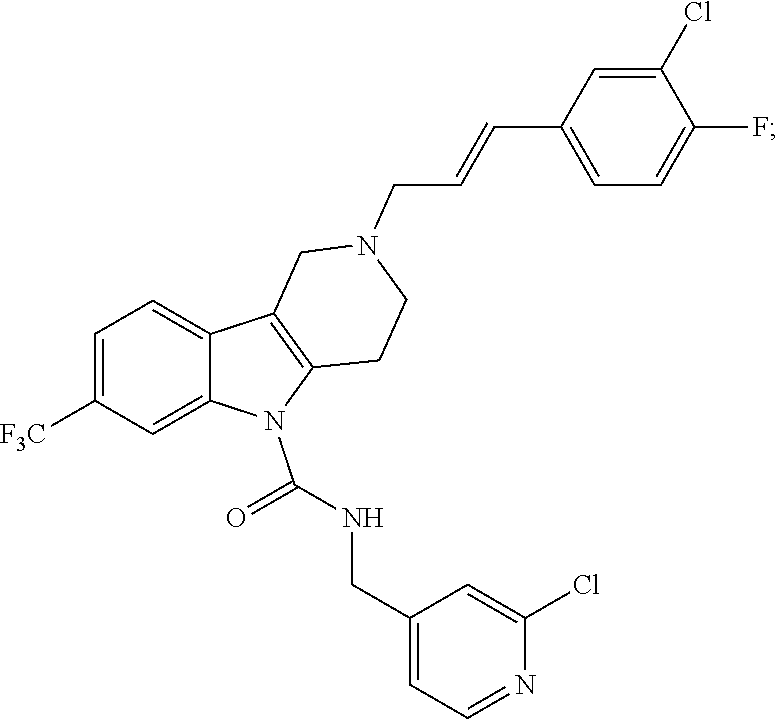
C1=C([F3C])C=C2C(=C1)C1=C(N2C(=O)NCC2=CC=NC(Cl)=C2)CCN(CC=CC2=CC=C(F)C(Cl)=C2)C1
